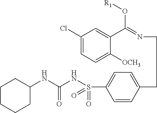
C1=CC(CCN=C(C2=CC(Cl)=CC=C2[OCH3])O[R1])=CC=C1S(NC(NC1CCCCC1)=O)(=O)=O
